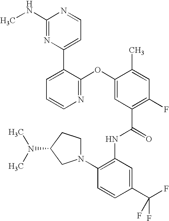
N1=C(OC2=CC(C(=O)NC3=C(N4CCC(N(C)C)C4)C=CC(C(F)(F)F)=C3)=C(F)C=C2C)C(C2=CC=NC(NC)=N2)=CC=C1
